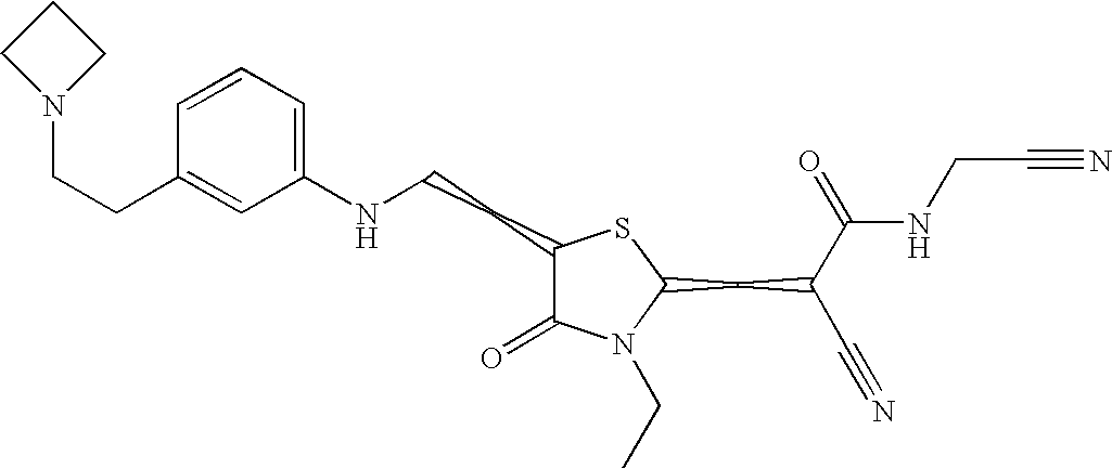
N1(CCC2=CC(NCCC3C(=O)N(CC)C(CC(C#N)C(=O)NCC#N)S3)=CC=C2)CCC1
